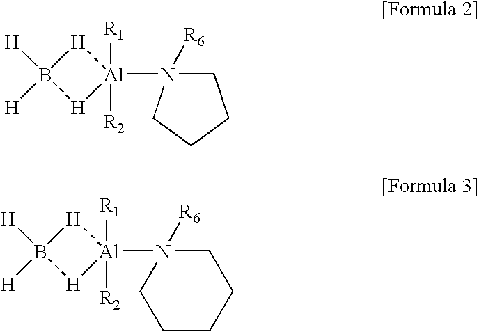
[H]1[Al]([R1])([R2])(N2([R6])CCCC2)[H]B1([H])[H].[H]1[Al]([R1])([R2])(N2([R6])CCCCC2)[H]B1([H])[H]
